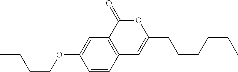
C1=CC2=C(C=C1OCCCC)C(=O)OC(CCCCCC)=C2
